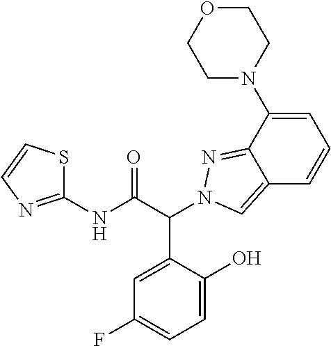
C(C(NC1=NC=CS1)=O)(C1=CC(F)=CC=C1O)N1N=C2C(=C1)C=CC=C2N1CCOCC1
